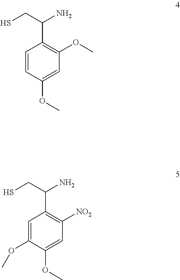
C1=CC(OC)=CC(OC)=C1C(CS)N.C1=C(OC)C(OC)=CC([NO2])=C1C(CS)N
